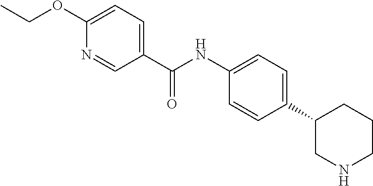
C1(C2=CC=C(NC(C3=CC=C(OCC)N=C3)=O)C=C2)CNCCC1
